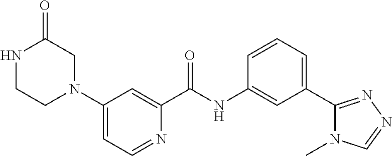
N1CCN(C2=CC=NC(C(NC3=CC(C4=NN=CN4C)=CC=C3)=O)=C2)CC1=O
